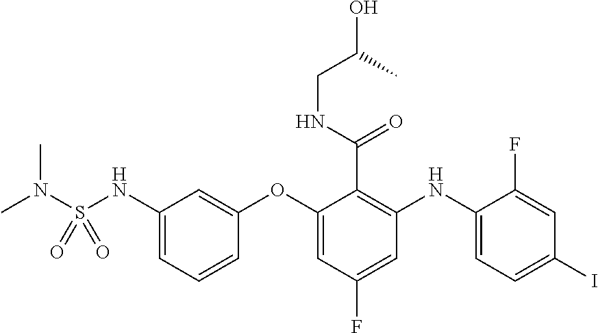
CN(S(NC1=CC=CC(OC2=CC(F)=CC(NC3=CC=C(I)C=C3F)=C2C(=O)NCC(O)C)=C1)(=O)=O)C
